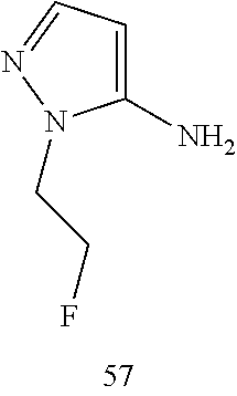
C1(N)=CC=NN1CCF
